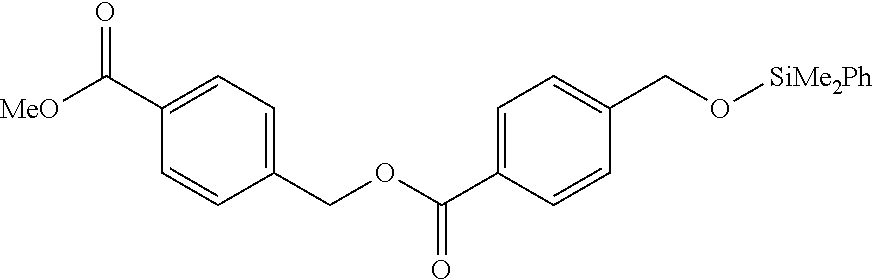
C1(C([MeO])=O)=CC=C(COC(C2=CC=C(CO[SiMe2Ph])C=C2)=O)C=C1
